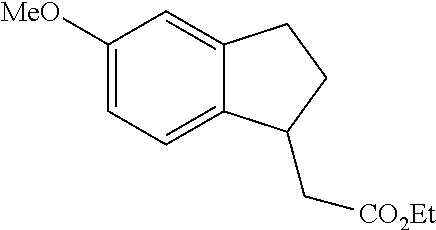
C1([MeO])=CC=C2C(=C1)CCC2C[CO2Et]
